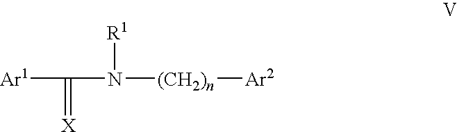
[Ar1]C(=[X])N([R1])[(CH2)n][Ar2]
